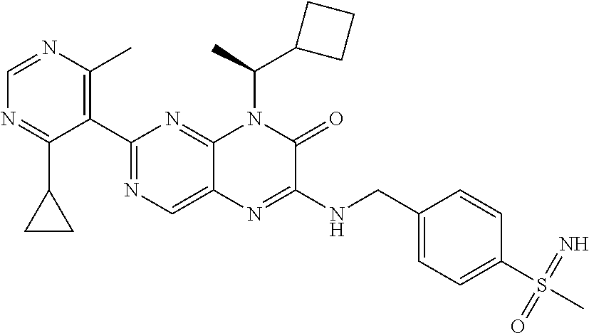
C1(C2=NC=C3C(=N2)N(C(C2CCC2)C)C(=O)C(NCC2=CC=C(S(C)(=N)=O)C=C2)=N3)=C(C)N=CN=C1C1CC1
